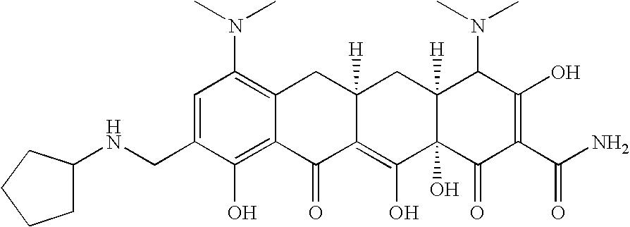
C1(CNC2CCCC2)=CC(N(C)C)=C2C(=C1O)C(=O)C1=C(O)C3(O)C([H])(CC1([H])C2)C(N(C)C)C(O)=C(C(N)=O)C3=O
